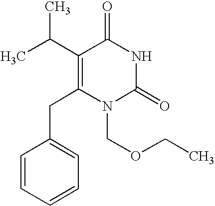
C1=CC=CC=C1CC1=C(C(C)C)C(=O)NC(=O)N1COCC
